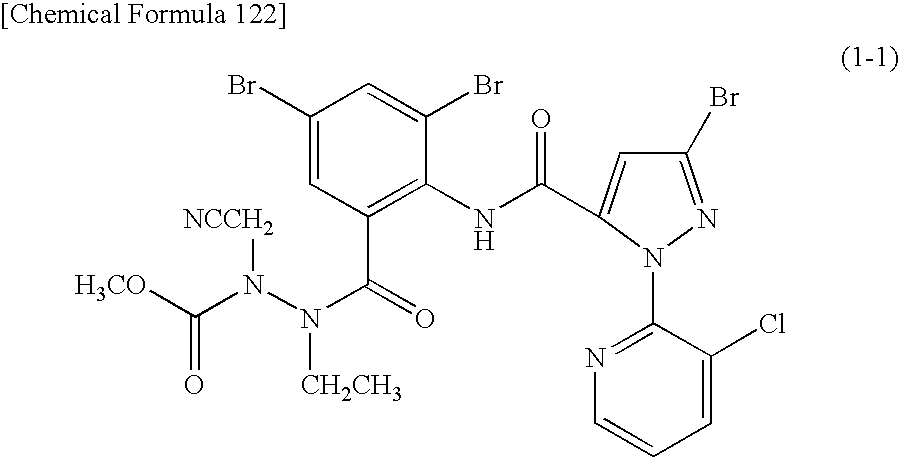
C1(Br)=CC(C(=O)N(N(C([H3CO])=O)[NCCH2])[CH2CH3])=C(NC(=O)C2=CC(Br)=NN2C2=NC=CC=C2Cl)C(Br)=C1
